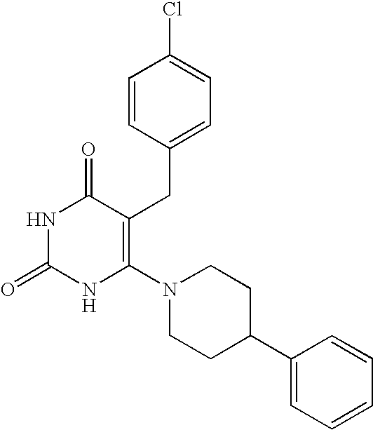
N1C(=O)NC(N2CCC(C3=CC=CC=C3)CC2)=C(CC2=CC=C(Cl)C=C2)C1=O
